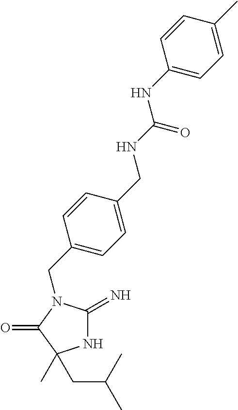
N1C(=N)N(CC2=CC=C(CNC(NC3=CC=C(C)C=C3)=O)C=C2)C(=O)C1(C)CC(C)C
